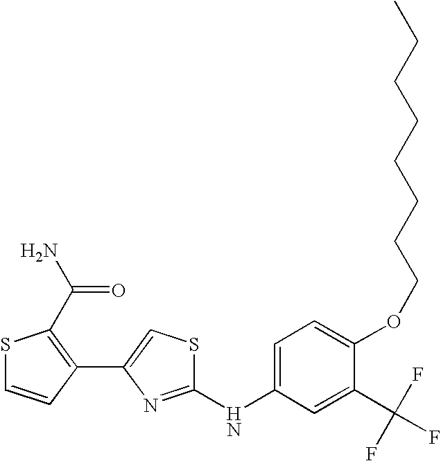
C1(NC2=CC=C(OCCCCCCCC)C(C(F)(F)F)=C2)=NC(C2=C(C(=O)N)SC=C2)=CS1
